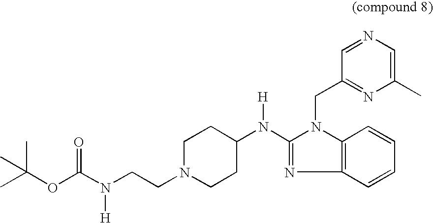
N([H])(C1=NC2=C(N1CC1=NC(C)=CN=C1)C=CC=C2)C1CCN(CCN(C(OC(C)(C)C)=O)[H])CC1
